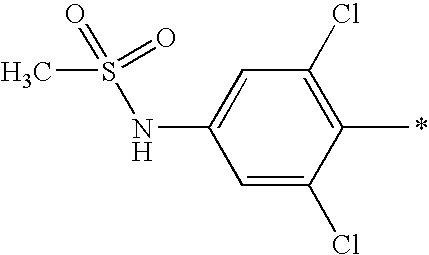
C1=C(Cl)C(C)=C(Cl)C=C1NS(C)(=O)=O
